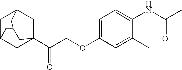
C1C2CC3(C(COC4=CC=C(NC(C)=O)C(C)=C4)=O)CC1CC(C2)C3
